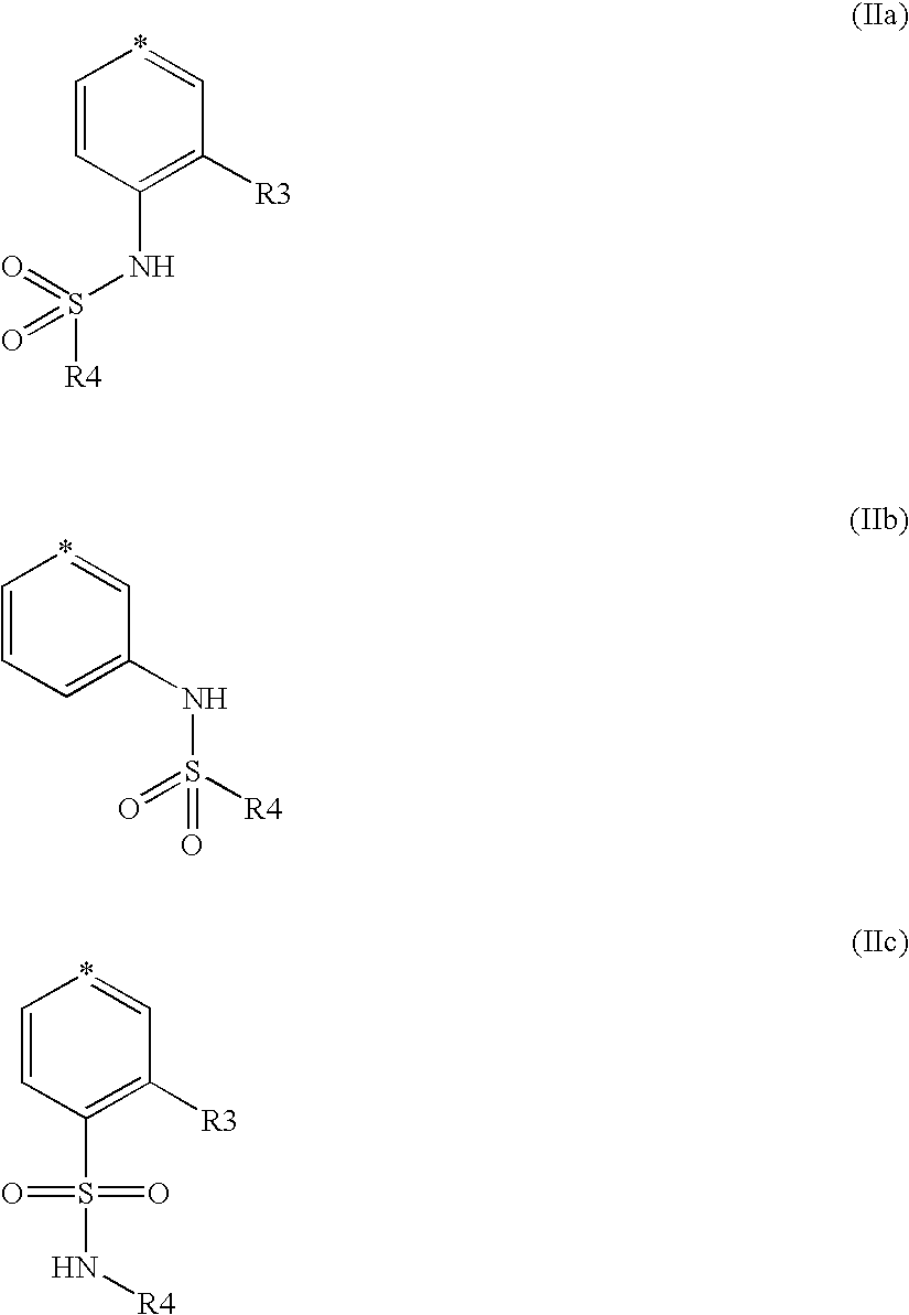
C1=CC(NS([R4])(=O)=O)=C([R3])C=*1.C1=CC=C(NS(=O)([R4])=O)C=*1.C1=CC(S(N[R4])(=O)=O)=C([R3])C=*1
